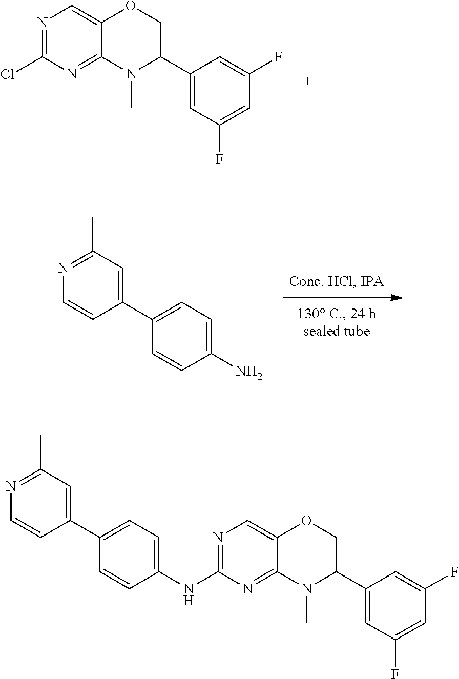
C1(Cl)=NC=C2C(=N1)N(C)C(C1=CC(F)=CC(F)=C1)CO2.C1=CC(C2=CC=C(N)C=C2)=CC(C)=N1.N(C1=CC=C(C2=CC(C)=NC=C2)C=C1)C1=NC=C2C(=N1)N(C)C(C1=CC(F)=CC(F)=C1)CO2
